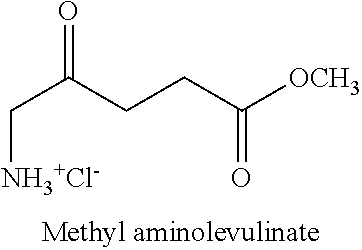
O=C(CCC([OCH3])=O)C[NH3+Cl-]
